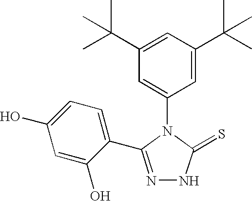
C1(C(C)(C)C)=CC(C(C)(C)C)=CC(N2C(=S)NN=C2C2=CC=C(O)C=C2O)=C1
